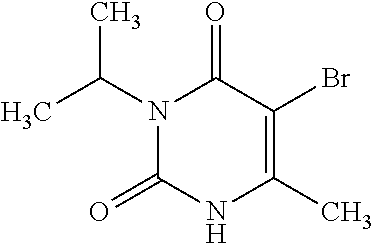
N1(C(C)C)C(=O)NC(C)=C(Br)C1=O
